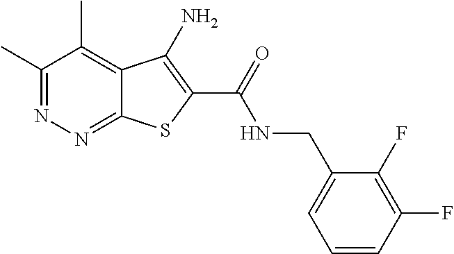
C1(C)=NN=C2C(=C1C)C(N)=C(C(=O)NCC1=CC=CC(F)=C1F)S2
